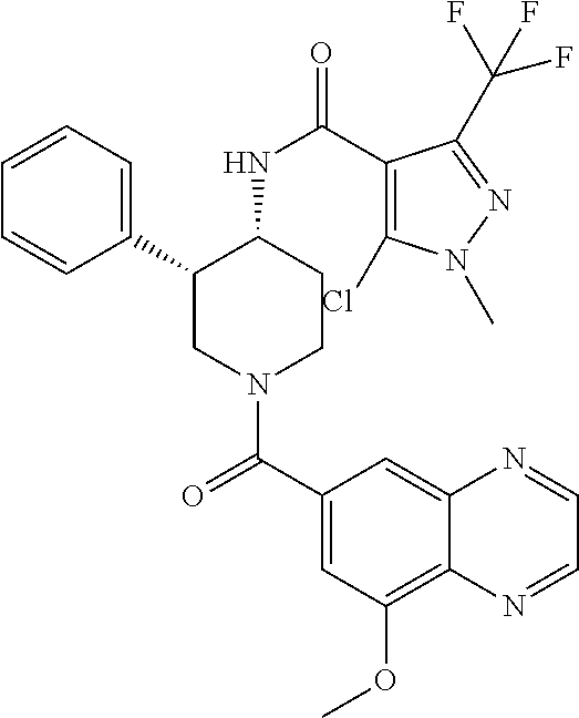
C1=CC=C(C2CN(C(C3=CC(OC)=C4C(=C3)N=CC=N4)=O)CCC2NC(=O)C2=C(Cl)N(C)N=C2C(F)(F)F)C=C1
